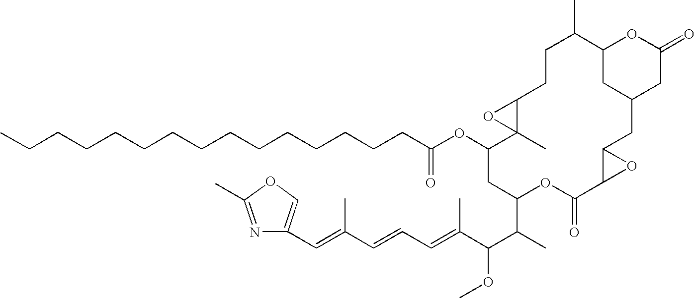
C1C(C)C2CC(CC(=O)O2)CC2C(O2)C(=O)OC(C(C)C(C(=CC=CC(=CC2=COC(C)=N2)C)C)OC)CC(OC(CCCCCCCCCCCCCCC)=O)C2(C)C(C1)O2
